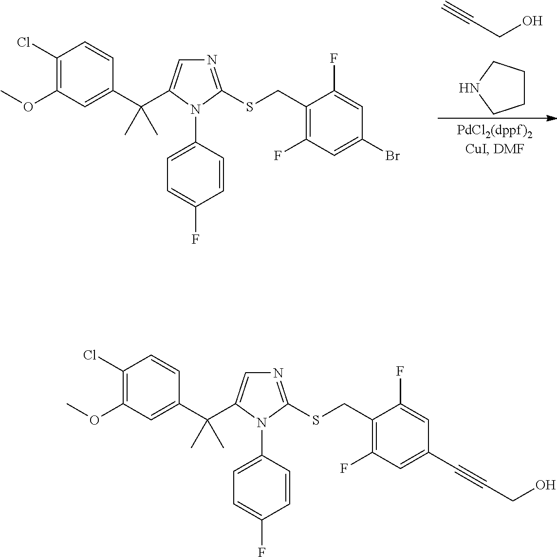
C1CCNC1.C#CCO.C1(Cl)=C(OC)C=C(C(C)(C)C2=CN=C(SCC3=C(F)C=C(Br)C=C3F)N2C2=CC=C(F)C=C2)C=C1.C1(Cl)=C(OC)C=C(C(C)(C)C2=CN=C(SCC3=C(F)C=C(C#CCO)C=C3F)N2C2=CC=C(F)C=C2)C=C1
